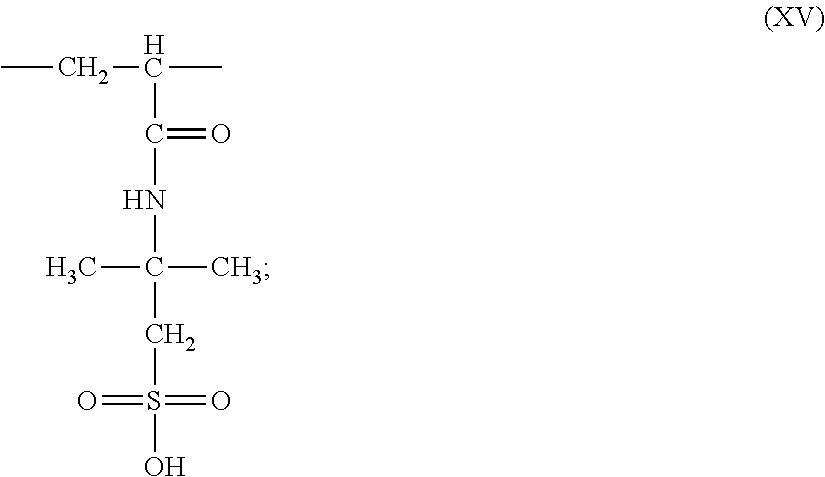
CCC(C)C(=O)NC(CS(O)(=O)=O)(C)C
